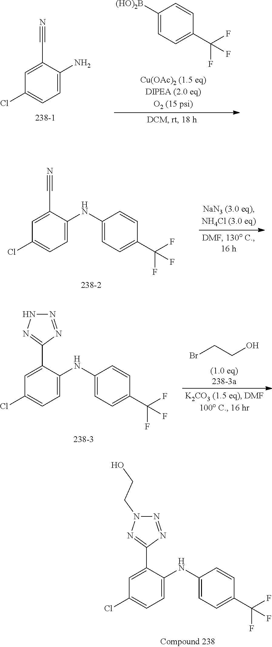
C1=C(C2=NN(CCO)N=N2)C(NC2=CC=C(C(F)(F)F)C=C2)=CC=C1Cl.C1([(HO)2B])=CC=C(C(F)(F)F)C=C1.C1=C(C#N)C(N)=CC=C1Cl.C1=C(C#N)C(NC2=CC=C(C(F)(F)F)C=C2)=CC=C1Cl.C1=C(C2=NNN=N2)C(NC2=CC=C(C(F)(F)F)C=C2)=CC=C1Cl.BrCCO
